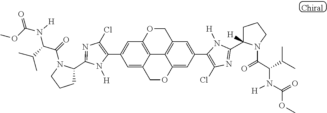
C1(C2=CC3=C4C(=C2)COC2=CC(C5=C(Cl)N=C(C6([H])CCCN6C(=O)C(C(C)C)N([H])C(=O)OC)N5[H])=CC(=C24)CO3)=C(Cl)N=C(C2CCCN2C(=O)C(C(C)C)N(C(OC)=O)[H])N1[H]
